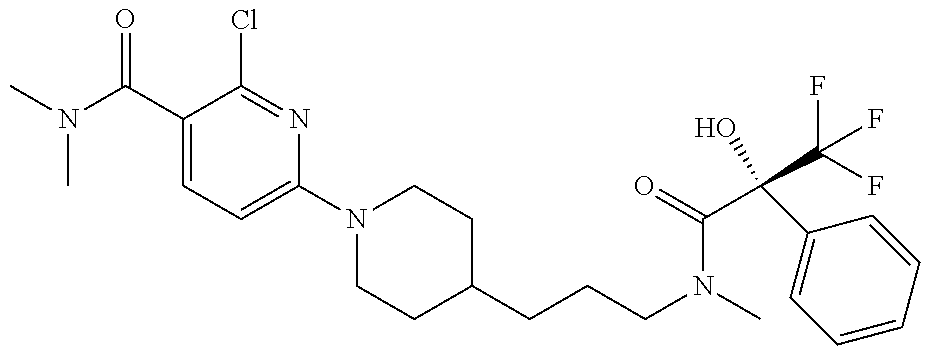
CN(C(C1=CC=C(N2CCC(CCCN(C)C(=O)C(C3=CC=CC=C3)(O)C(F)(F)F)CC2)N=C1Cl)=O)C
